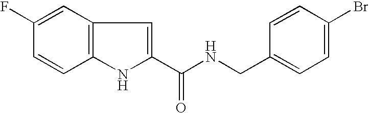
C1=C(F)C=CC2=C1C=C(C(NCC1=CC=C(Br)C=C1)=O)N2
